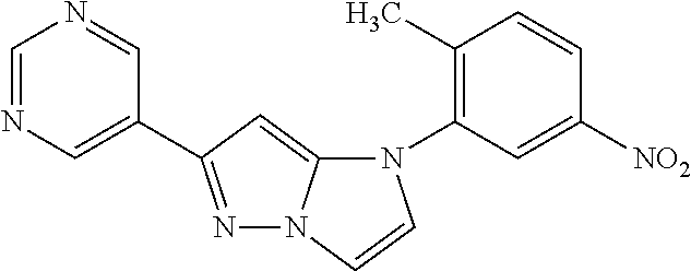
C1=NC=C(C2=NN3C(=C2)N(C2=C(C)C=CC([NO2])=C2)C=C3)C=N1
